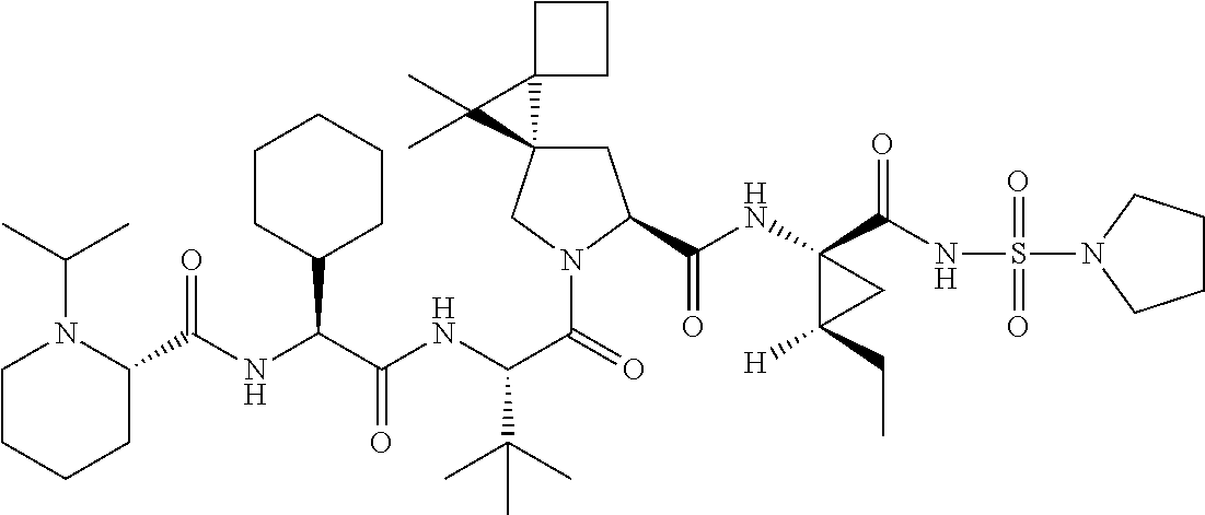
C(C(NC(C(=O)N1CC2(CC1C(=O)NC1(C(=O)NS(=O)(=O)N3CCCC3)C([H])(CC)C1)C1(C2(C)C)CCC1)C(C)(C)C)=O)(C1CCCCC1)NC(=O)C1N(C(C)C)CCCC1
